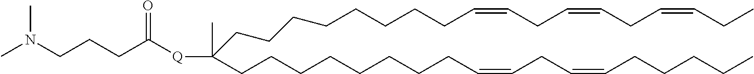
C(CCCCCCCCC=CCC=CCC=CCC)(CCCCCCCCC=CCC=CCCCCC)([Q]C(CCCN(C)C)=O)C
